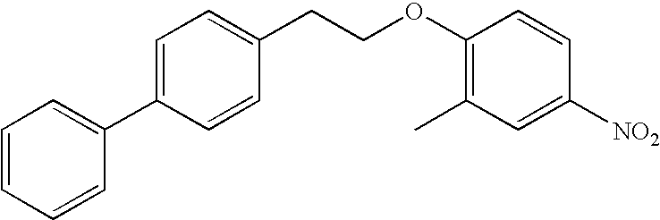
C1=CC=CC(C2=CC=C(CCOC3=C(C)C=C([NO2])C=C3)C=C2)=C1
